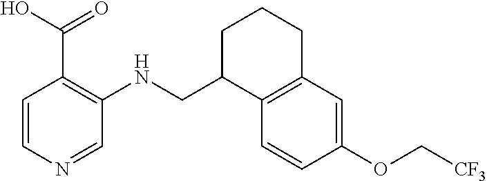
C1=CN=CC(NCC2C3=C(CCC2)C=C(OC[CF3])C=C3)=C1C(O)=O
